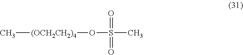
C[(OCH2CH2)4]OS(C)(=O)=O
